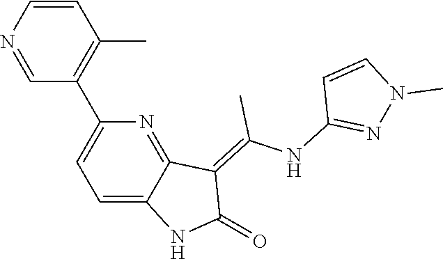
C1=CN=CC(C2=CC=C3C(=N2)C(=C(NC2=NN(C)C=C2)C)C(=O)N3)=C1C
